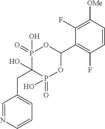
C1=CC([OMe])=C(F)C(C2OP(=O)(O)C(O)(CC3=CC=CN=C3)P(=O)(O)O2)=C1F
